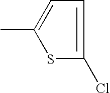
CC1=CC=C(Cl)S1
